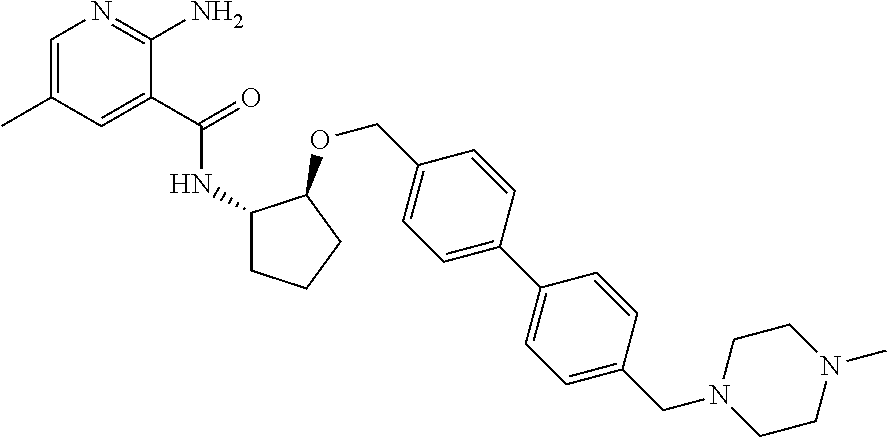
C1=C(C)C=C(C(=O)NC2CCCC2OCC2=CC=C(C3=CC=C(CN4CCN(C)CC4)C=C3)C=C2)C(N)=N1
